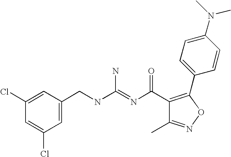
C1=C(CNC(=NC(C2=C(C3=CC=C(N(C)C)C=C3)ON=C2C)=O)N)C=C(Cl)C=C1Cl
